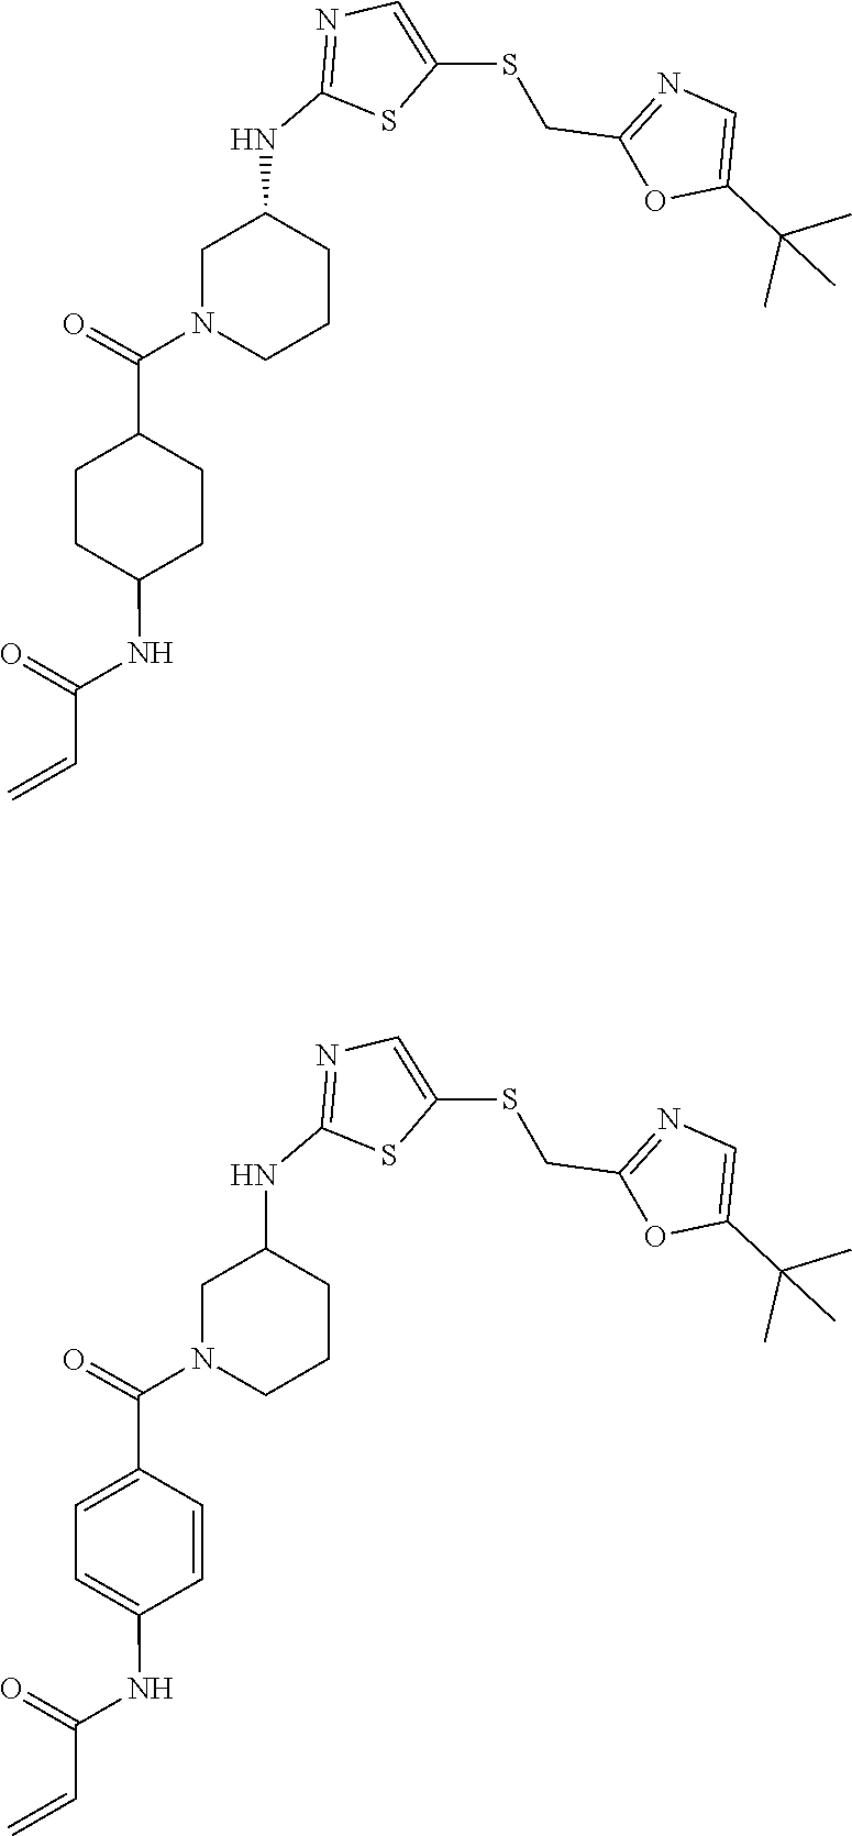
S(CC1=NC=C(C(C)(C)C)O1)C1=CN=C(NC2CCCN(C(C3=CC=C(NC(C=C)=O)C=C3)=O)C2)S1.S(CC1=NC=C(C(C)(C)C)O1)C1=CN=C(NC2CCCN(C(C3CCC(NC(C=C)=O)CC3)=O)C2)S1
